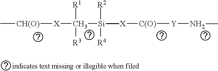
C[CH(O)][X]C([Si]([X][C(O)][Y]NC)(C)([R4])[R2])([R1])[R3]
